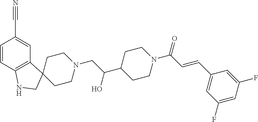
C1=CC2=C(C=C1C#N)C1(CN2)CCN(CC(C2CCN(C(C=CC3=CC(F)=CC(F)=C3)=O)CC2)O)CC1
